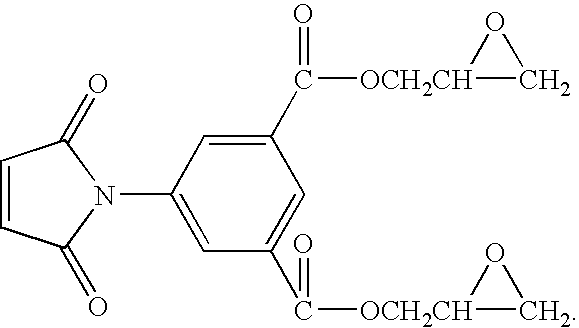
C1=C(N2C(=O)C=CC2=O)C=C(C(=O)[OCH2CH]2CO2)C=C1C(=O)[OCH2CH]1CO1
